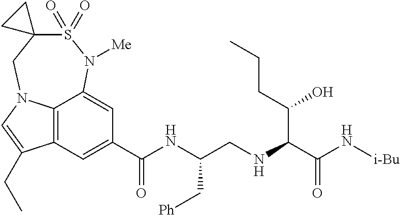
C12=C3C(=CC(C(NC(CNC(C(N[i-Bu])=O)C(CCC)O)C[Ph])=O)=C1)N([Me])S(=O)(=O)C1(CN3C=C2CC)CC1
